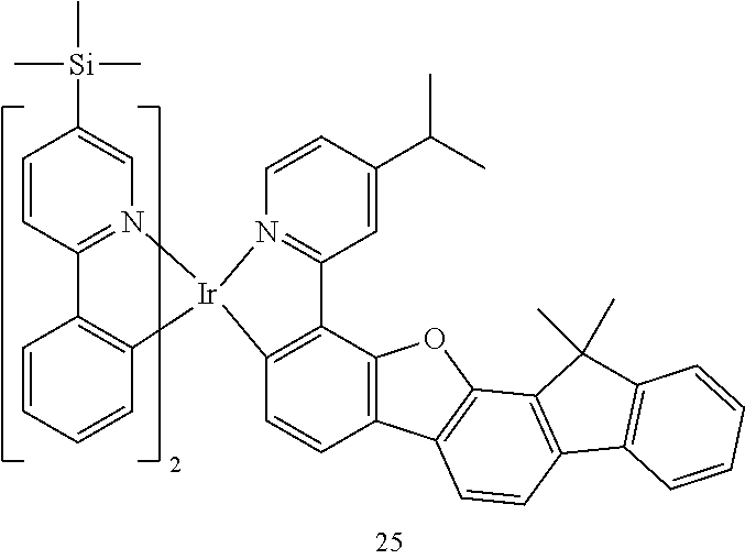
C1=CC2=C(C3=C1[Ir]1(N4=C3C=C(C(C)C)C=C4)N3=C(C=CC([Si](C)(C)C)=C3)C3=C1C=CC=C3)OC1=C2C=CC2=C1C(C)(C)C1=C2C=CC=C1
